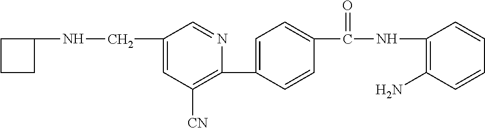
C1(C2=CC=C(C(NC3=C(N)C=CC=C3)=O)C=C2)=C([CN])C=C(CNC2CCC2)C=N1
